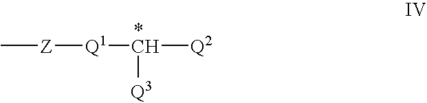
C[Z][Q1]C([Q2])[Q3]
